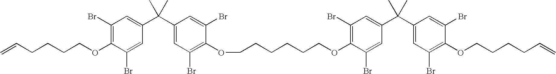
C1(Br)=C(OCCCCC=C)C(Br)=CC(C(C2=CC(Br)=C(OCCCCCCOC3=C(Br)C=C(C(C4=CC(Br)=C(OCCCCC=C)C(Br)=C4)(C)C)C=C3Br)C(Br)=C2)(C)C)=C1
